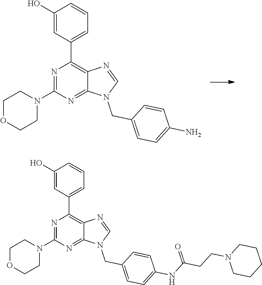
C1OCCN(C2=NC(C3=CC=CC(O)=C3)=C3C(=N2)N(CC2=CC=C(N)C=C2)C=N3)C1.C1OCCN(C2=NC(C3=CC=CC(O)=C3)=C3C(=N2)N(CC2=CC=C(NC(CCN4CCCCC4)=O)C=C2)C=N3)C1
